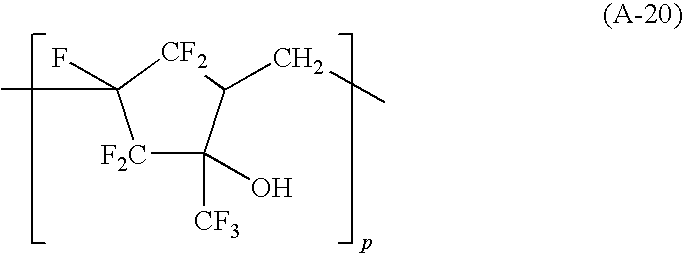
[F2C]1C([CF3])(O)C(CC)[CF2]C1(F)C
